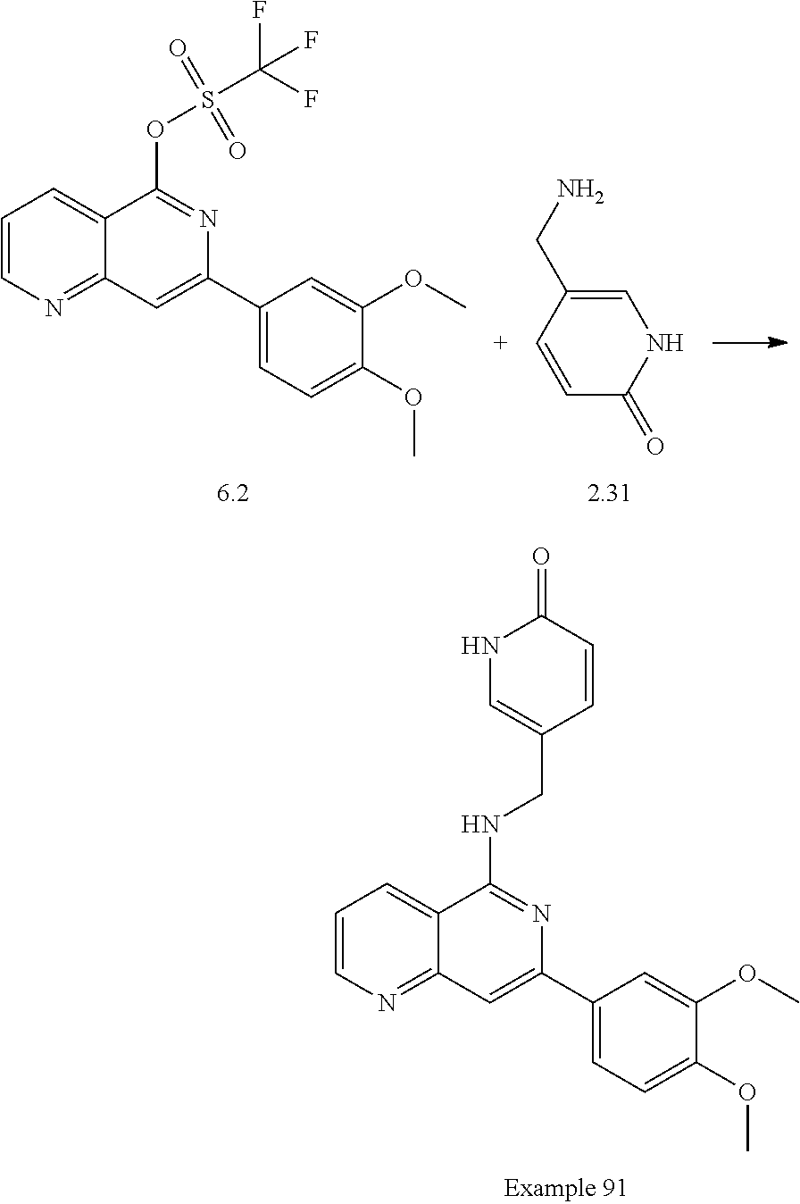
C1=CN=C2C(=C1)C(NCC1=CNC(=O)C=C1)=NC(C1=CC=C(OC)C(OC)=C1)=C2.C1=CN=C2C(=C1)C(OS(C(F)(F)F)(=O)=O)=NC(C1=CC=C(OC)C(OC)=C1)=C2.N1C=C(CN)C=CC1=O
